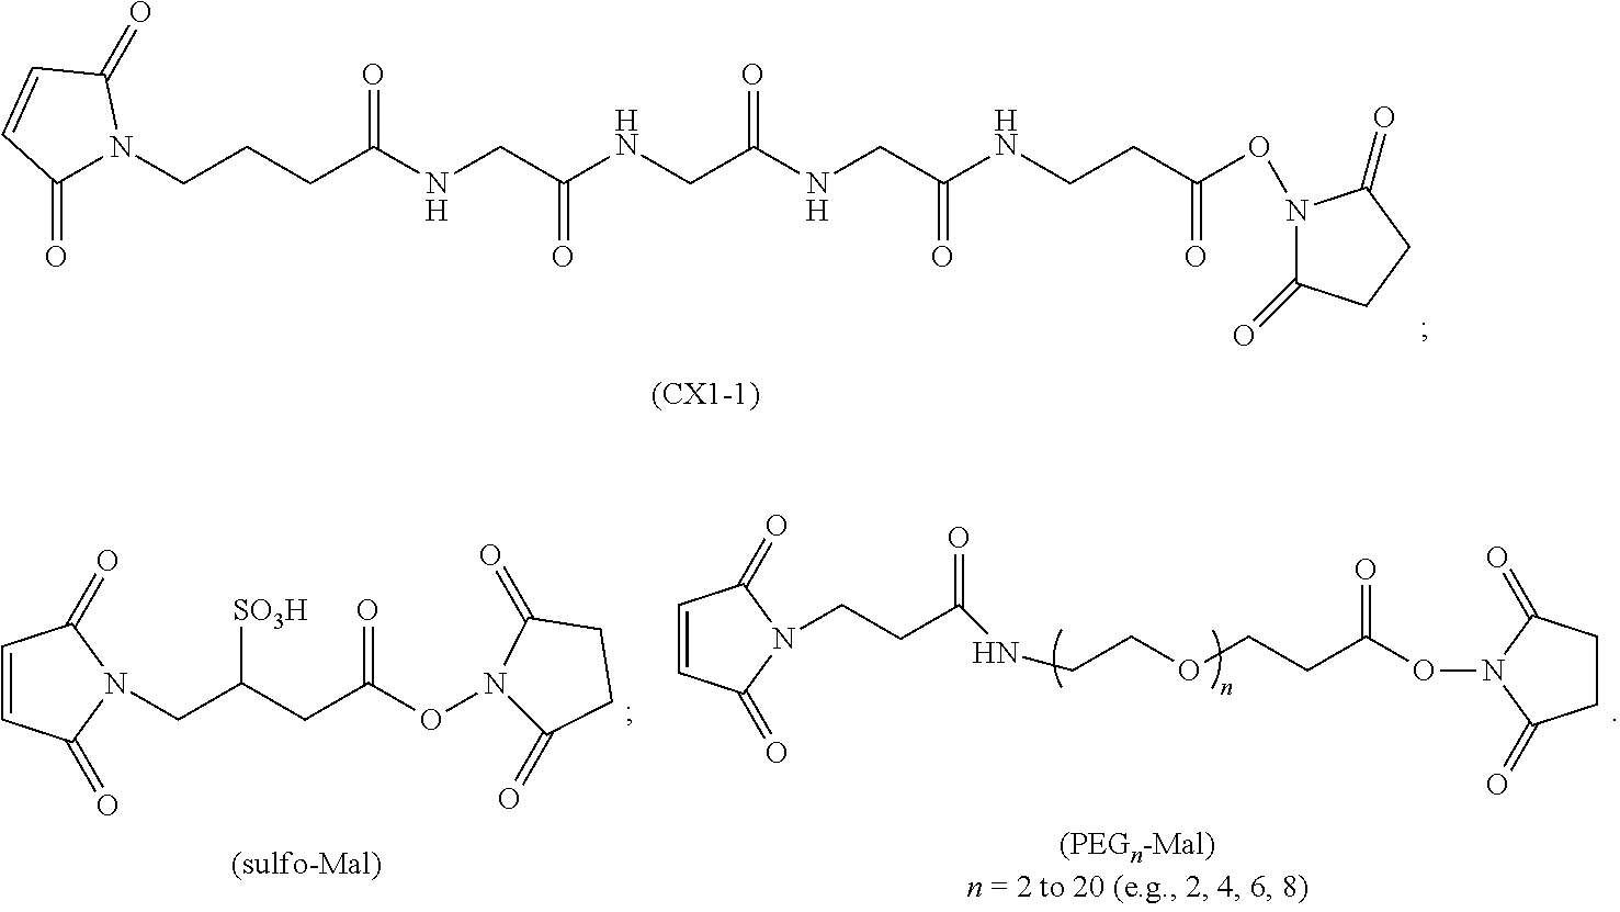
C1(=O)N(CCCC(NCC(NCC(NCC(NCCC(ON2C(=O)CCC2=O)=O)=O)=O)=O)=O)C(=O)C=C1.C1=CC(=O)N(CCC(NCCOCCC(ON2C(=O)CCC2=O)=O)=O)C1=O.C1=CC(=O)N(CC([SO3H])CC(=O)ON2C(=O)CCC2=O)C1=O
